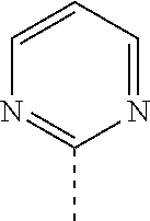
C1=CC=NC(C)=N1
